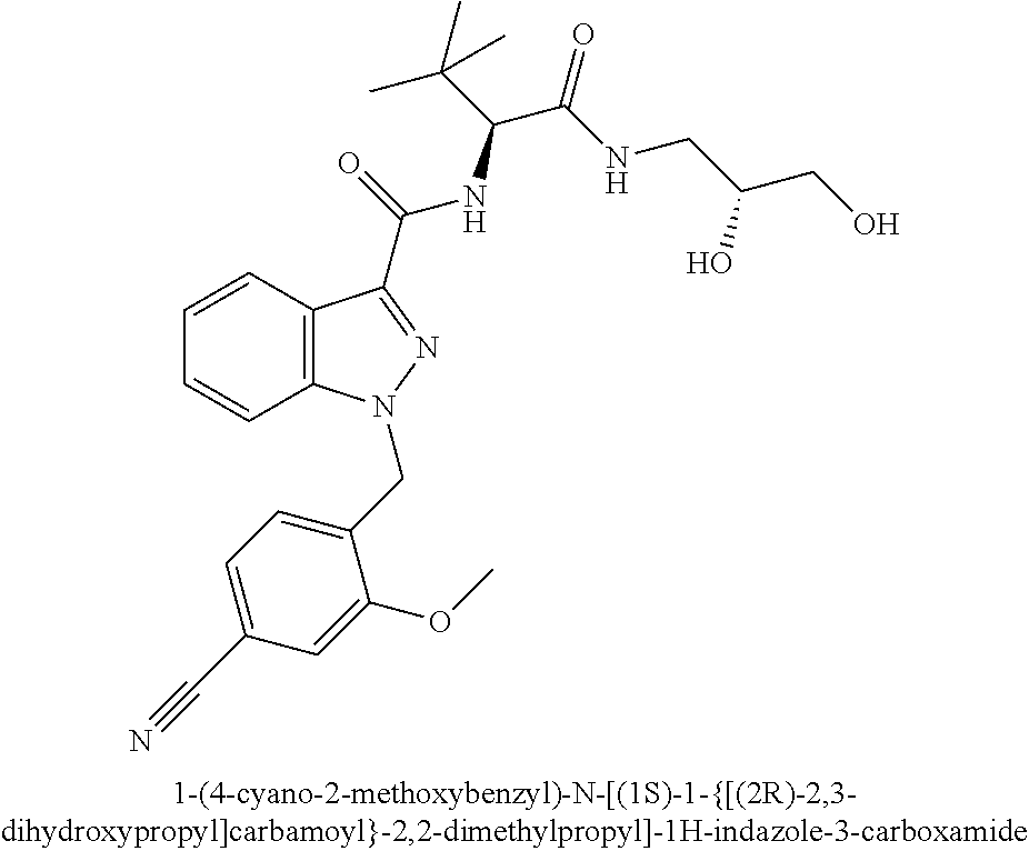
C1=CC2=C(C=C1)N(CC1=CC=C(C#N)C=C1OC)N=C2C(=O)NC(C(C)(C)C)C(=O)NCC(CO)O
